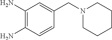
C1(N)=C(N)C=CC(CN2CCCCC2)=C1
